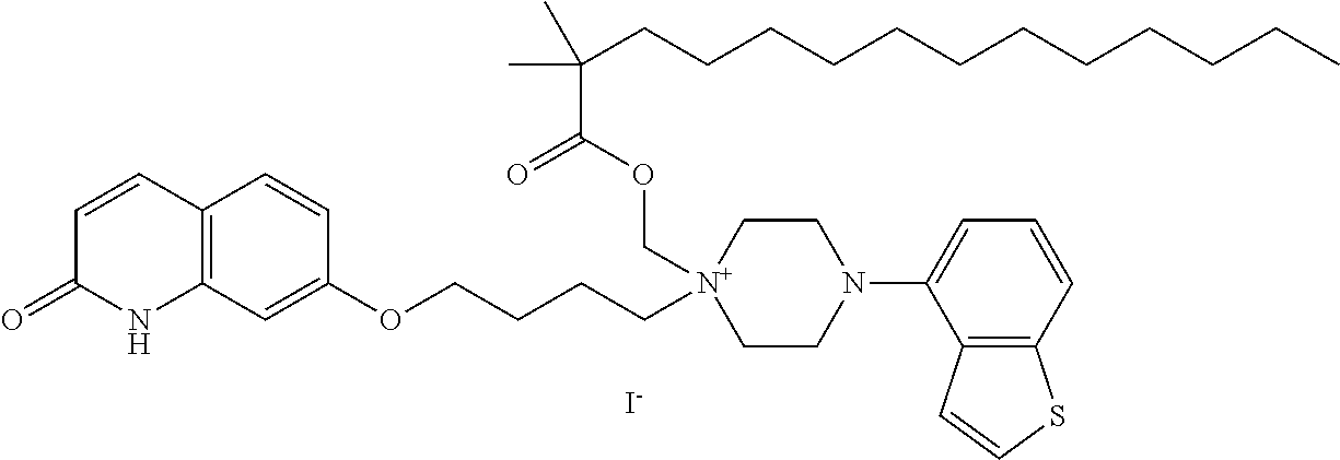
C12=C(C=C(OCCCC[N+]3(COC(C(CCCCCCCCCCCC)(C)C)=O)CCN(C4=CC=CC5=C4C=CS5)CC3)C=C1)NC(=O)C=C2.[I-]
